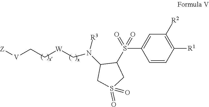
C([W]CN(C1CS(=O)(=O)CC1S(C1=CC([R2])=C([R1])C=C1)(=O)=O)[R3])C[V][Z]
